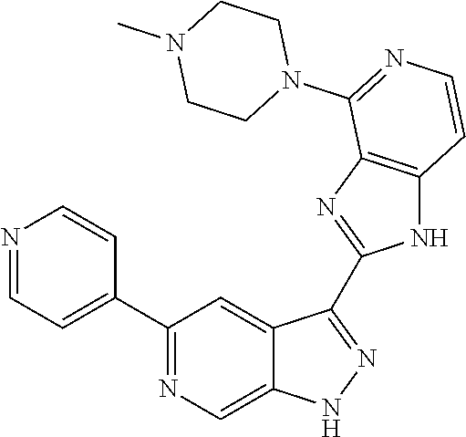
C1(C2=NC=C3C(=C2)C(C2=NC4=C(N2)C=CN=C4N2CCN(C)CC2)=NN3)=CC=NC=C1
